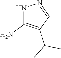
N1C(N)=C(C(C)C)C=N1
